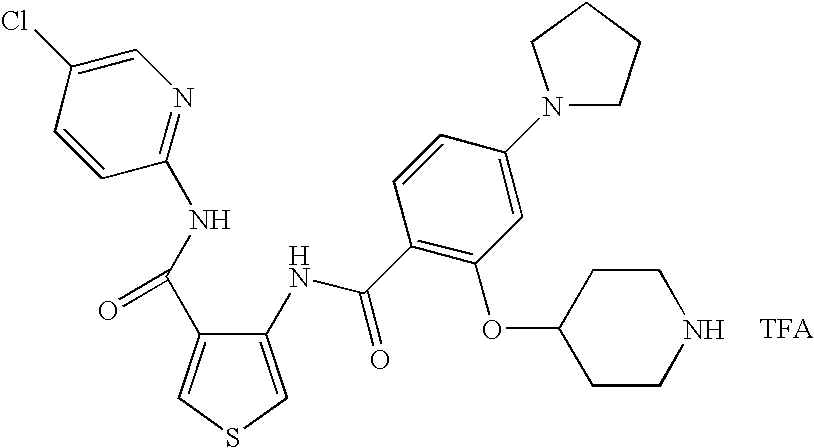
O(C1CCNCC1)C1=C(C(NC2=CSC=C2C(NC2=NC=C(Cl)C=C2)=O)=O)C=CC(N2CCCC2)=C1
